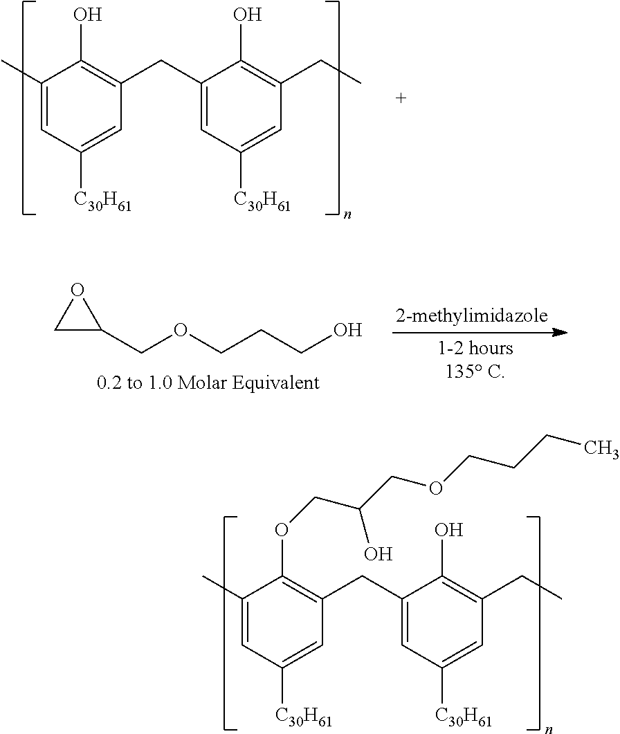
C1C(COCCCO)O1.C1(C)=CC([C30H61])=CC(CC2=CC([C30H61])=CC(CC)=C2O)=C1O.C1(C)=CC([C30H61])=CC(CC2=CC([C30H61])=CC(CC)=C2O)=C1OCC(COCCCC)O
